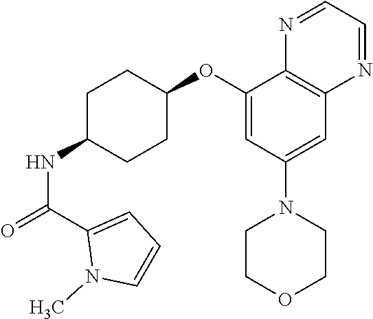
C1(OC2CCC(NC(=O)C3=CC=CN3C)CC2)=CC(N2CCOCC2)=CC2=C1N=CC=N2
